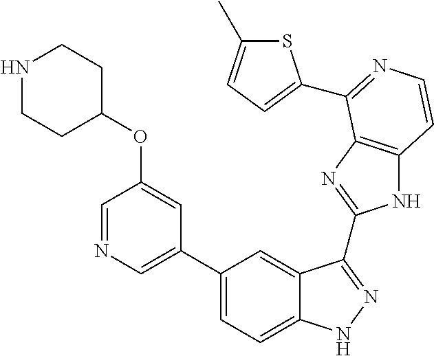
C1(C2=CN=CC(OC3CCNCC3)=C2)=CC=C2C(=C1)C(C1=NC3=C(N1)C=CN=C3C1=CC=C(C)S1)=NN2
